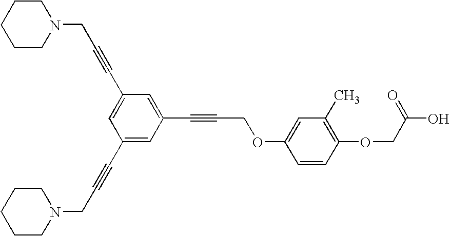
C1CCCCN1CC#CC1=CC(C#CCN2CCCCC2)=CC(C#CCOC2=CC(C)=C(OCC(O)=O)C=C2)=C1
